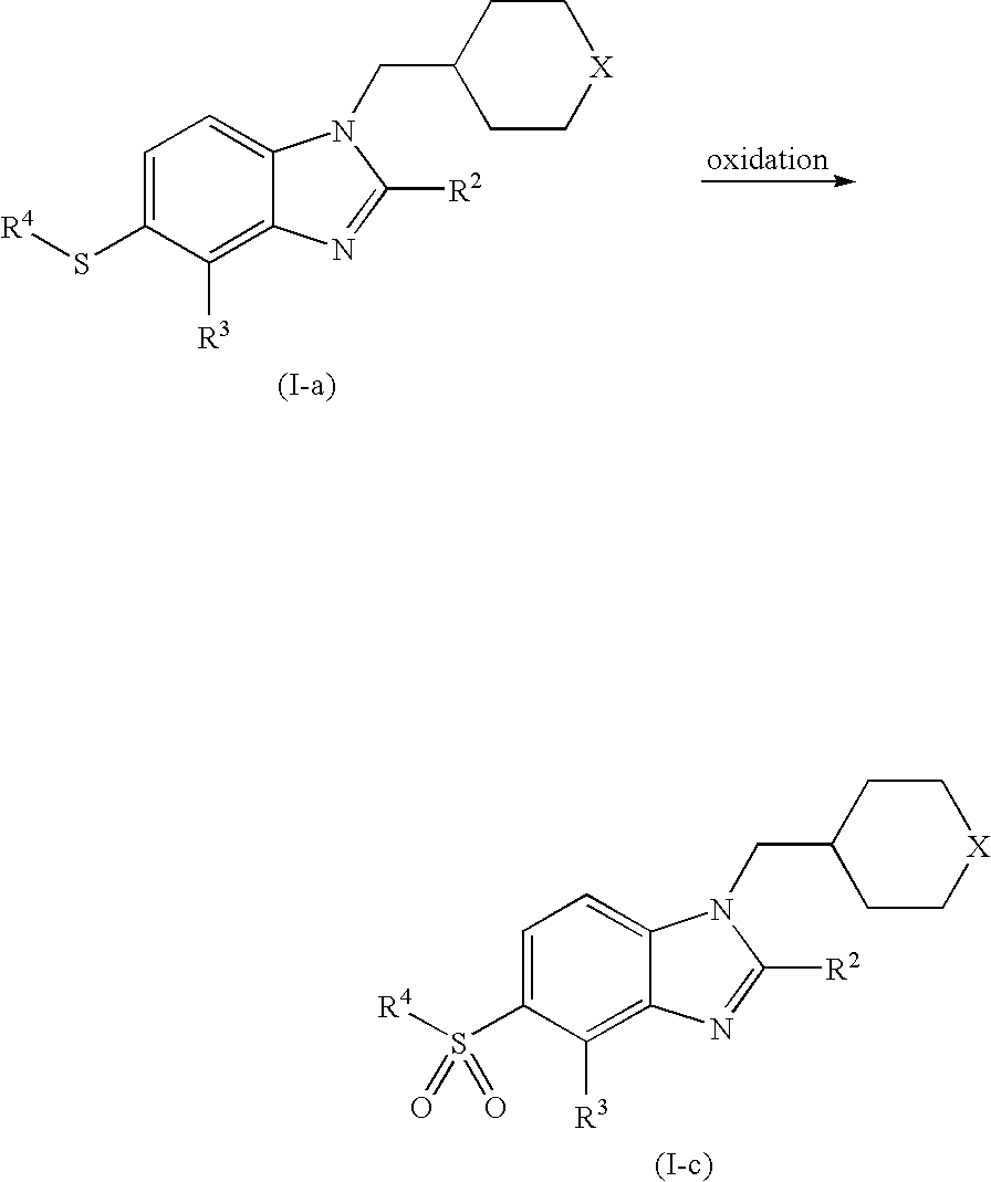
C1=C(S([R4])(=O)=O)C([R3])=C2C(=C1)N(CC1CC[X]CC1)C([R2])=N2.C1=C(S[R4])C([R3])=C2C(=C1)N(CC1CC[X]CC1)C([R2])=N2
